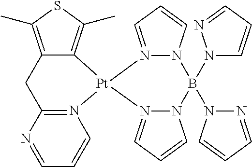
C12=C(C)SC(C)=C1[Pt]1(N3=C(C2)N=CC=C3)N2=CC=CN2B(N2C=CC=N2)(N2N=CC=C2)N2N1=CC=C2
